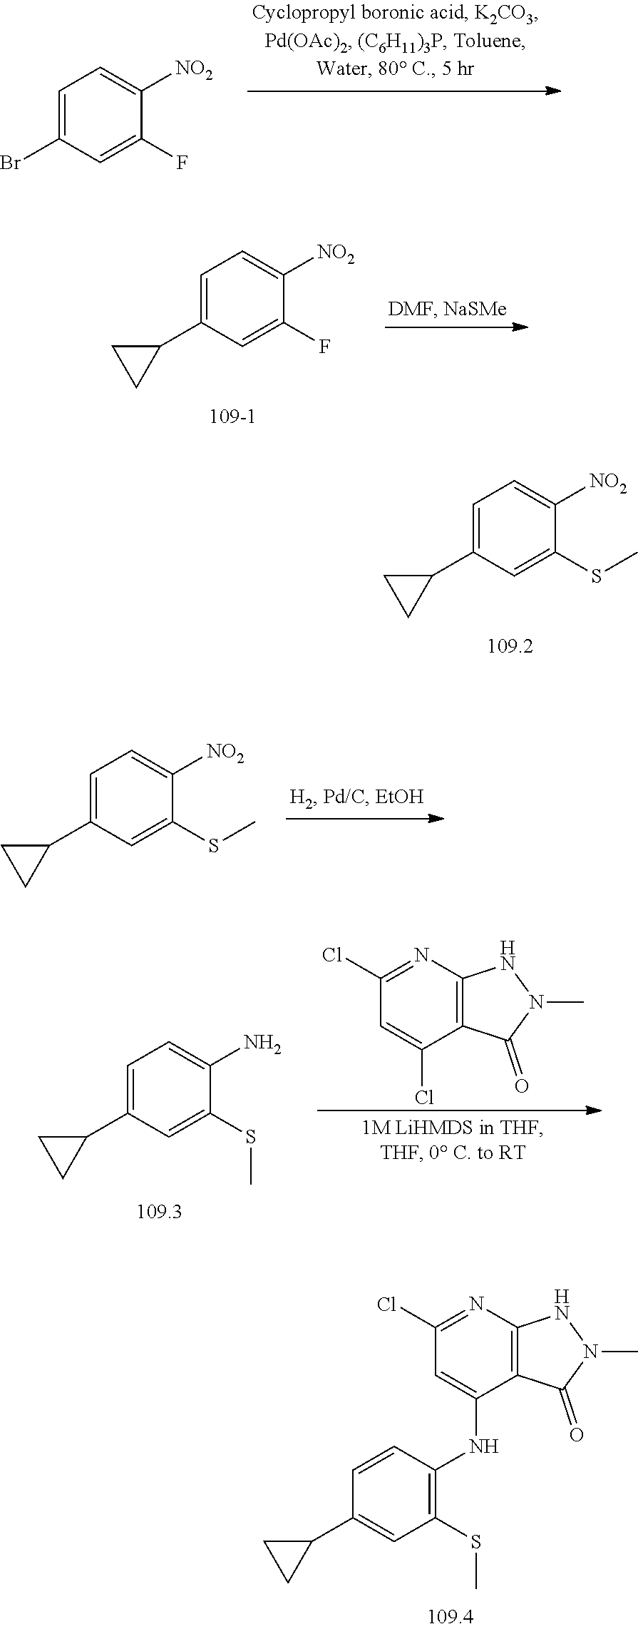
C1=C(C2CC2)C=C(SC)C([NO2])=C1.C1=CC(NC2=CC(Cl)=NC3=C2C(=O)N(C)N3)=C(SC)C=C1C1CC1.C1=C(Br)C=C(F)C([NO2])=C1.C1=C(C2CC2)C=C(F)C([NO2])=C1.C1=C(C2CC2)C=C(SC)C([NO2])=C1.C1=C(C2CC2)C=C(SC)C(N)=C1.C12=C(N=C(Cl)C=C1Cl)NN(C)C2=O
